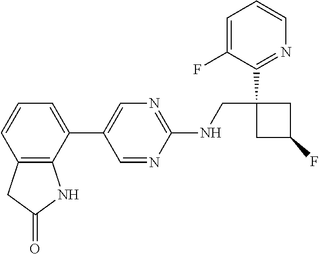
C1(C2=CN=C(NCC3(C4=NC=CC=C4F)CC(F)C3)N=C2)=CC=CC2=C1NC(=O)C2
